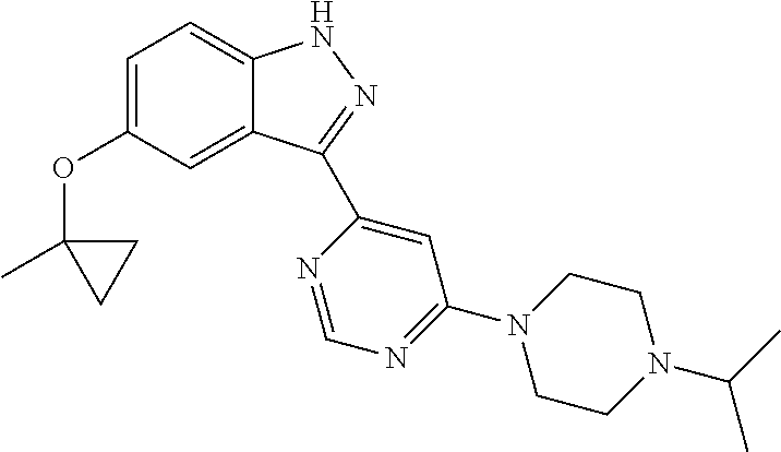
C1=C(OC2(C)CC2)C=C2C(=C1)NN=C2C1=CC(N2CCN(C(C)C)CC2)=NC=N1
